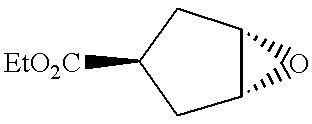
[EtO2C]C1CC2C(C1)O2
